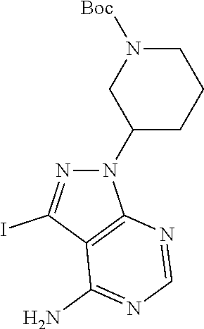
N1(C2CCCN([Boc])C2)N=C(I)C2=C1N=CN=C2N
